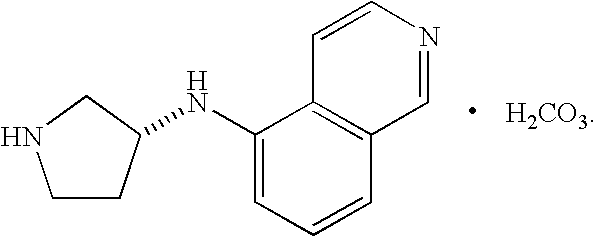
C1CC(NC2=CC=CC3=C2C=CN=C3)CN1.[H2CO3]
